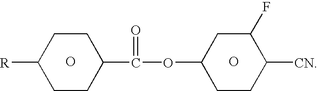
O.C1CC(C(=O)OC2CCC([CN])C(F)C2)CCC1[R].O
